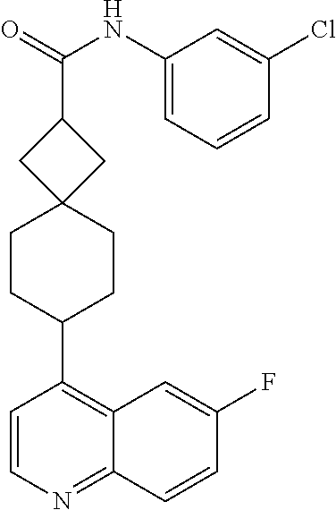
C1=CN=C2C(=C1C1CCC3(CC1)CC(C(=O)NC1=CC=CC(Cl)=C1)C3)C=C(F)C=C2
